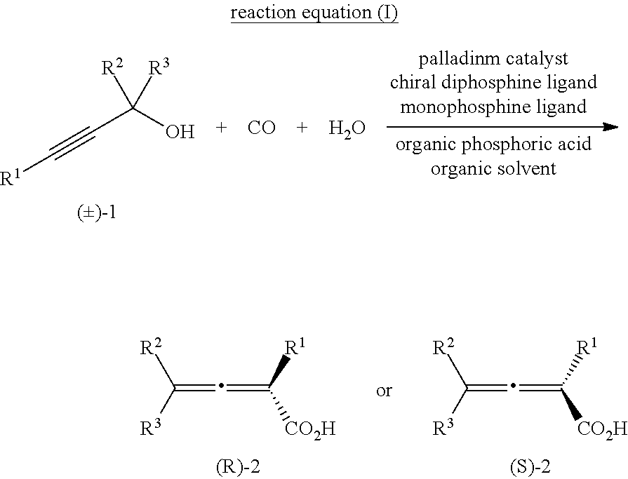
C(C(O)([R2])[R3])#C[R1].O.[CO].C(=C=C([CO2H])[R1])([R2])[R3].C(=C=C([CO2H])[R1])([R2])[R3]
